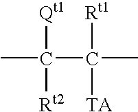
CC(C(C)([Rt1])[TA])([Qt1])[Rt2]
